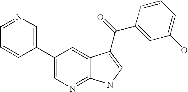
C1=NC=C(C2=CN=C3C(=C2)C(C(=O)C2=CC(O)=CC=C2)=CN3)C=C1
